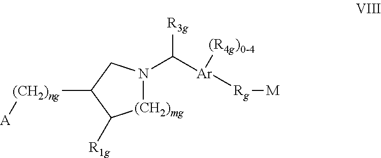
[(CH2)mg]1N(C([Ar]([(R4g)0-4])[Rg][M])[R3g])CC([(CH2)ng][A])C1[R1g]
